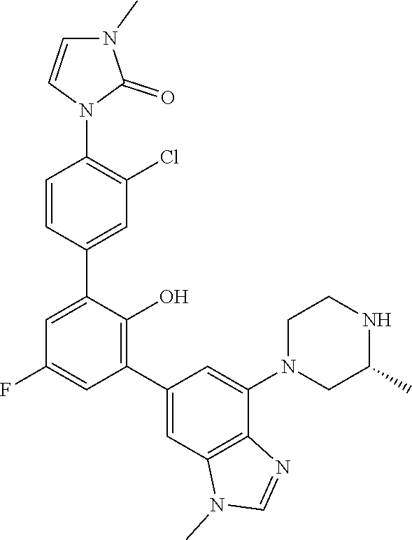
C1=NC2=C(N1C)C=C(C1=C(O)C(C3=CC(Cl)=C(N4C=CN(C)C4=O)C=C3)=CC(F)=C1)C=C2N1CC(C)NCC1
